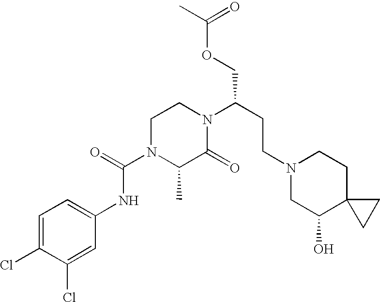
C1=C(Cl)C(Cl)=CC(NC(N2C(C)C(=O)N(C(CCN3CC(O)C4(CC3)CC4)COC(=O)C)CC2)=O)=C1
